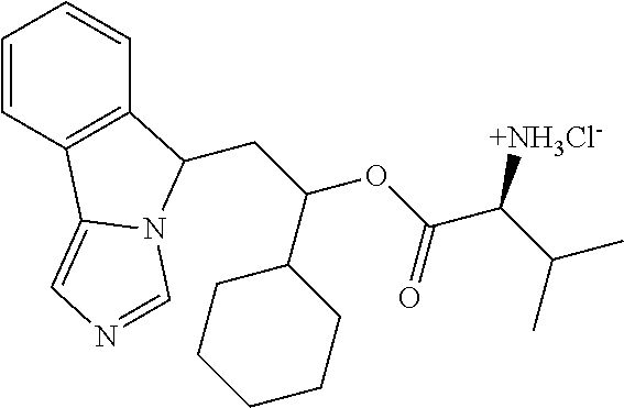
C1=CC2=C(C=C1)C(CC(OC(=O)C(C(C)C)[+NH3Cl-])C1CCCCC1)N1C2=CN=C1
